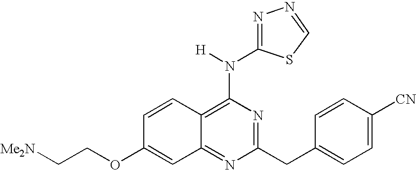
C12=NC(CC3=CC=C([CN])C=C3)=NC(N([H])C3=NN=CS3)=C1C=CC(OCC[Me2N])=C2
